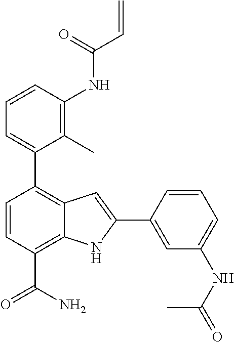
C1=CC(NC(C=C)=O)=C(C)C(C2=C3C(=C(C(N)=O)C=C2)NC(C2=CC(NC(=O)C)=CC=C2)=C3)=C1
